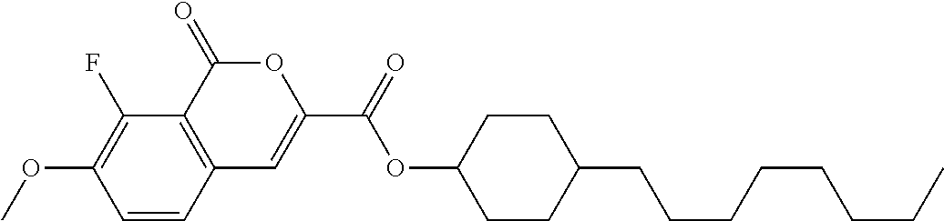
C1=CC2=C(C(F)=C1OC)C(=O)OC(C(=O)OC1CCC(CCCCCCCC)CC1)=C2
